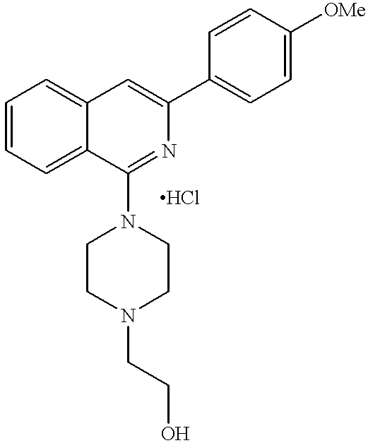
C1=C2C(=CC=C1)C(N1CCN(CCO)CC1)=NC(C1=CC=C([OMe])C=C1)=C2
